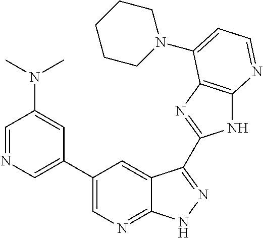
C1=NC=C(C2=CN=C3C(=C2)C(C2=NC4=C(N2)N=CC=C4N2CCCCC2)=NN3)C=C1N(C)C
